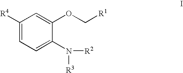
C1([R4])=CC=C(N([R2])[R3])C(OC[R1])=C1
